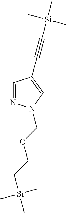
C1=NN(COCC[Si](C)(C)C)C=C1C#C[Si](C)(C)C
